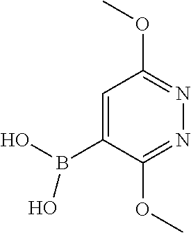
N1=C(OC)C=C(B(O)O)C(OC)=N1
